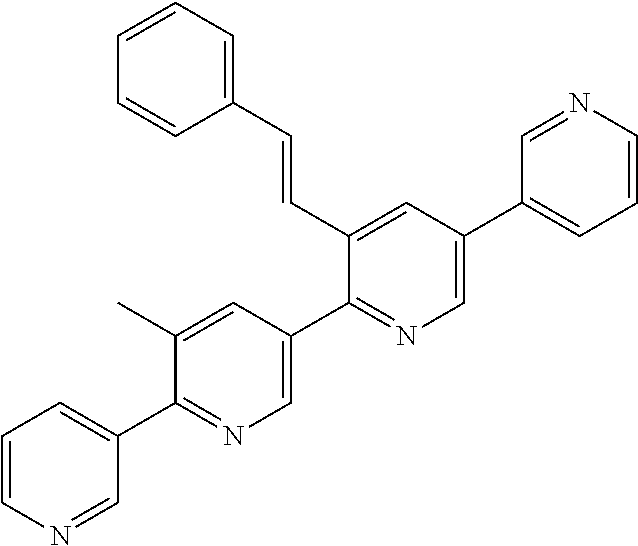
C1=CN=CC(C2=NC=C(C3=NC=C(C4=CC=CN=C4)C=C3C=CC3=CC=CC=C3)C=C2C)=C1
